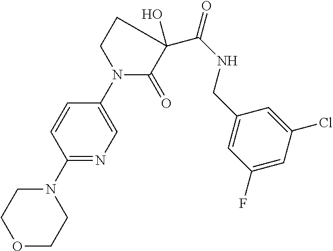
N1(C2=CN=C(N3CCOCC3)C=C2)C(=O)C(C(NCC2=CC(F)=CC(Cl)=C2)=O)(O)CC1
